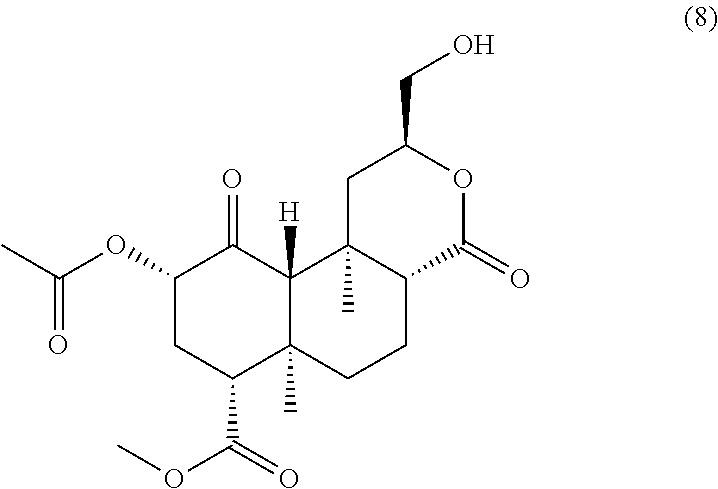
C1(OC(C)=O)CC(C(=O)OC)C2(C)C([H])(C1=O)C1(C)C(CC2)C(=O)OC(CO)C1
